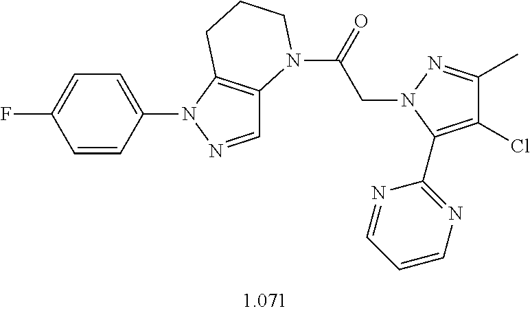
C1=C(N2N=CC3=C2CCCN3C(=O)CN2C(C3=NC=CC=N3)=C(Cl)C(C)=N2)C=CC(F)=C1
